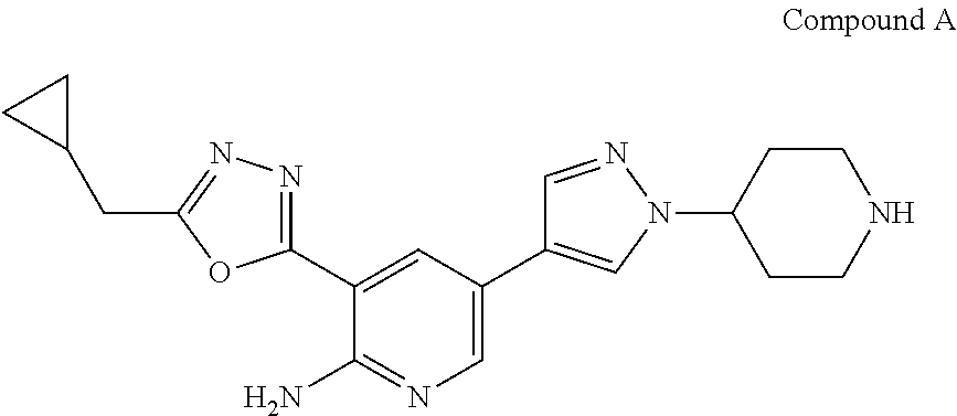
C1(C2=CC(C3=CN(C4CCNCC4)N=C3)=CN=C2N)=NN=C(CC2CC2)O1
